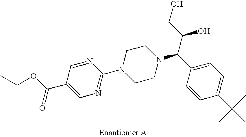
N1=CC(C(OCC)=O)=CN=C1N1CCN(C(C(CO)O)C2=CC=C(C(C)(C)C)C=C2)CC1
